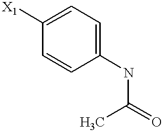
C1=C([X1])C=CC(NC(C)=O)=C1
